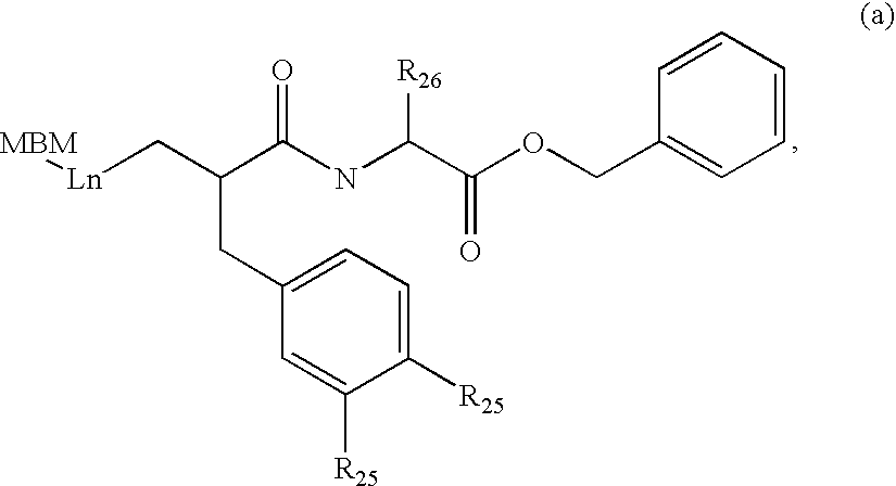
[Ln]([MBM])CC(C(NC(C(OCC1=CC=CC=C1)=O)[R26])=O)CC1=CC=C([R25])C([R25])=C1
